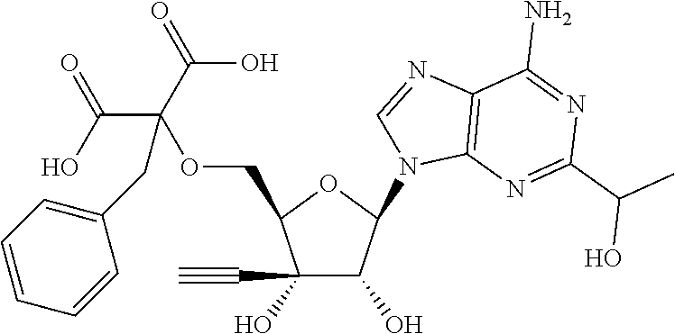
C1(O)(C#C)C(O)C(N2C3=C(N=C2)C(N)=NC(C(O)C)=N3)OC1COC(C(=O)O)(C(=O)O)CC1=CC=CC=C1
